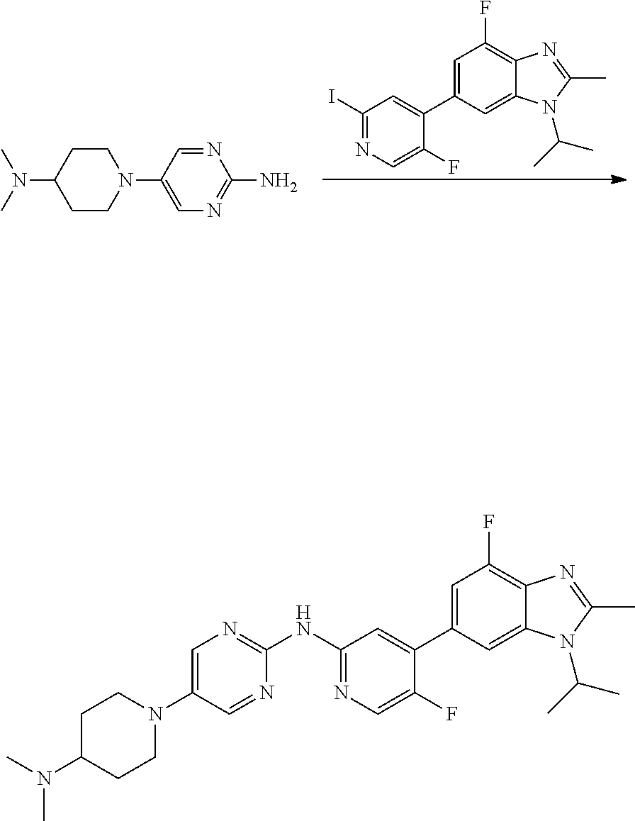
IC1=NC=C(F)C(C2=CC(F)=C3C(=C2)N(C(C)C)C(C)=N3)=C1.C1=NC(N)=NC=C1N1CCC(N(C)C)CC1.C1=C(N2CCC(N(C)C)CC2)C=NC(NC2=NC=C(F)C(C3=CC(F)=C4C(=C3)N(C(C)C)C(C)=N4)=C2)=N1
